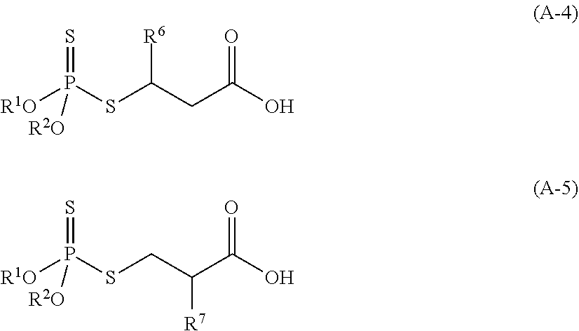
S=P([R1O])(SC(CC(O)=O)[R6])[R2O].S=P([R1O])(SCC(C(O)=O)[R7])[R2O]
